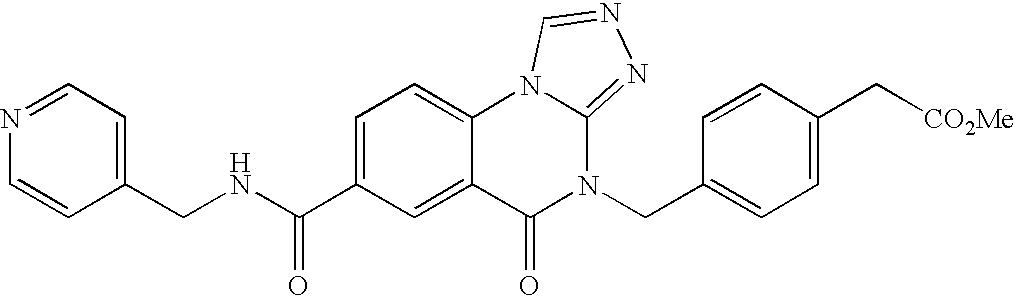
C1(CNC(C2=CC=C3C(=C2)C(=O)N(CC2=CC=C(C[CO2Me])C=C2)C2=NN=CN32)=O)=CC=NC=C1
